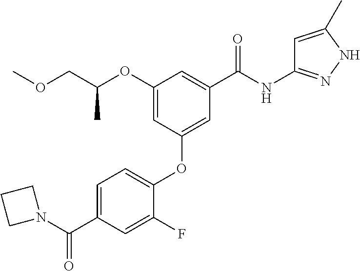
C1=C(F)C(OC2=CC(C(NC3=NNC(C)=C3)=O)=CC(OC(COC)C)=C2)=CC=C1C(N1CCC1)=O
